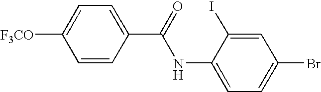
C1=CC(C(NC2=CC=C(Br)C=C2I)=O)=CC=C1[F3CO]
